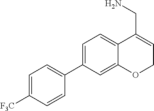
C1=C(C2=CC=C([F3C])C=C2)C=C2C(=C1)C(CN)=CCO2
